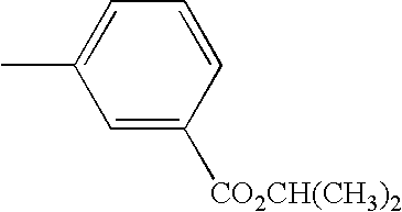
C1(C)=CC=CC([CO2CH(CH3)2])=C1
